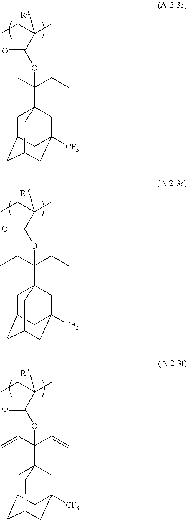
C(OC(C(C)(CC)[RX])=O)(CC)(C)C12CC3CC(CC([CF3])(C1)C3)C2.C(OC(C(C)(CC)[RX])=O)(C=C)(C=C)C12CC3CC(CC([CF3])(C1)C3)C2.C(OC(C(C)(CC)[RX])=O)(CC)(CC)C12CC3CC(CC([CF3])(C1)C3)C2
